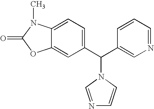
C12=CC(C(C3=CN=CC=C3)N3C=CN=C3)=CC=C1N(C)C(=O)O2
